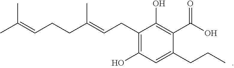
C1(CC=C(CCC=C(C)C)C)=C(O)C=C(CCC)C(C(O)=O)=C1O
